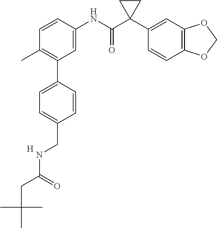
C1=C(NC(C2(C3=CC4=C(C=C3)OCO4)CC2)=O)C=CC(C)=C1C1=CC=C(CNC(CC(C)(C)C)=O)C=C1.[H]
